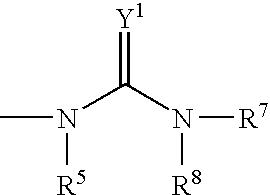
CN(C(N([R7])[R8])=[Y1])[R5]
